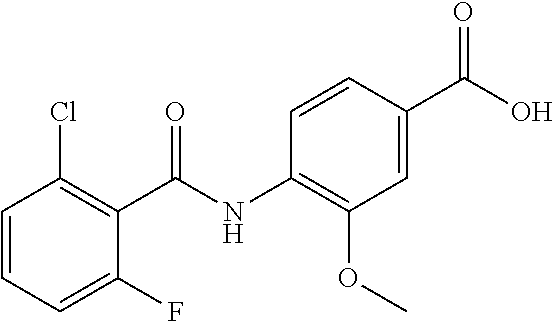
C1=CC=C(F)C(C(NC2=C(OC)C=C(C(O)=O)C=C2)=O)=C1Cl
